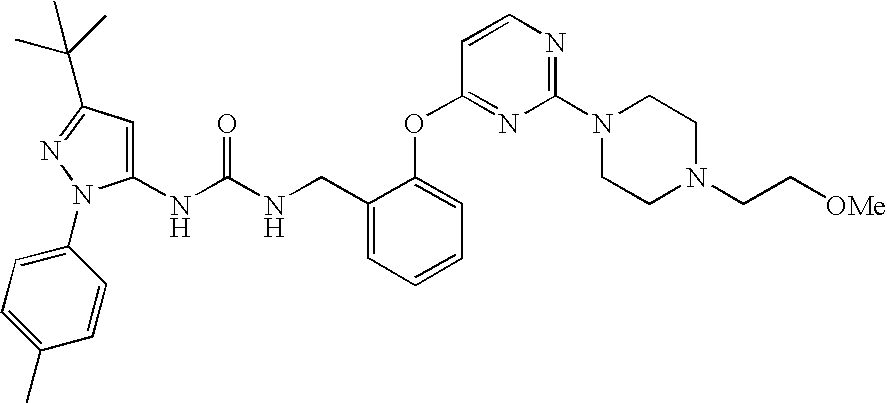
C1(NC(NCC2=CC=CC=C2OC2=NC(N3CCN(CC[OMe])CC3)=NC=C2)=O)=CC(C(C)(C)C)=NN1C1=CC=C(C)C=C1
